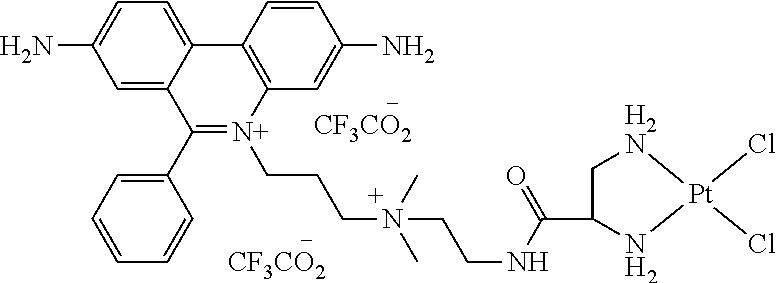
[CF3CO2].[CF3CO2].C(CCN(C)(CCNC(=O)C1N[Pt](Cl)(Cl)[H2N]C1)C)[N+]1=C(C2=CC=CC=C2)C2=CC(N)=CC=C2C2=C1C=C(N)C=C2
